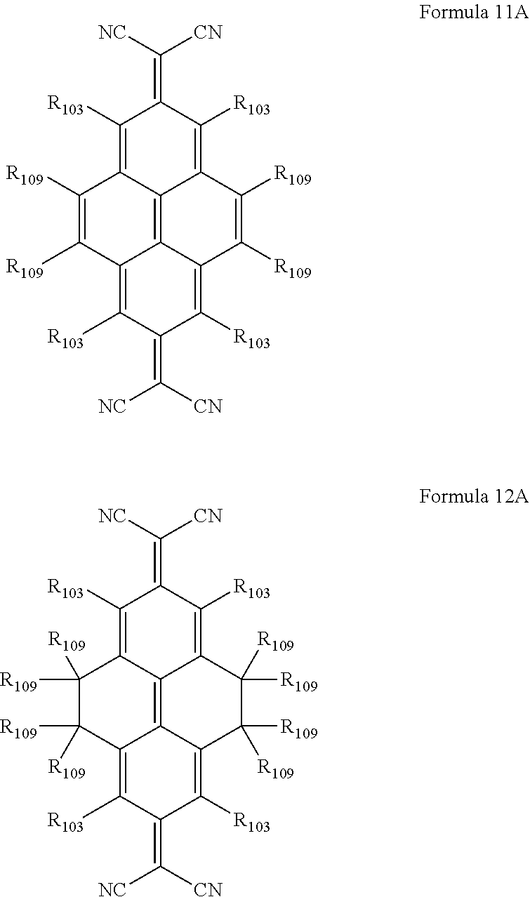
C1([R109])=C([R109])C2=C([R103])C(=C([CN])[NC])C([R103])=C3C2=C2C1=C([R103])C(=C([NC])[CN])C([R103])=C2C([R109])=C3[R109].C1([R109])([R109])C([R109])([R109])C2=C([R103])C(=C([CN])[NC])C([R103])=C3C2=C2C1=C([R103])C(=C([NC])[CN])C([R103])=C2C([R109])([R109])C3([R109])[R109]
